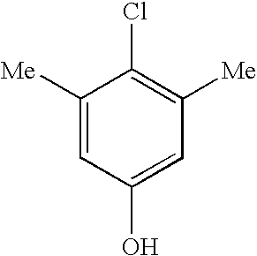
C1([Me])=CC(O)=CC([Me])=C1Cl
